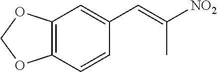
C12=C(C=CC(C=C([NO2])C)=C1)OCO2
